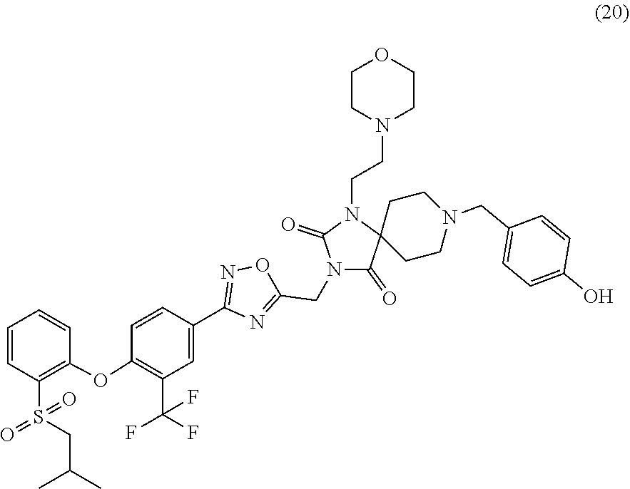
C1(C2=CC(C(F)(F)F)=C(OC3=C(S(CC(C)C)(=O)=O)C=CC=C3)C=C2)=NOC(CN2C(=O)C3(CCN(CC4=CC=C(O)C=C4)CC3)N(CCN3CCOCC3)C2=O)=N1
